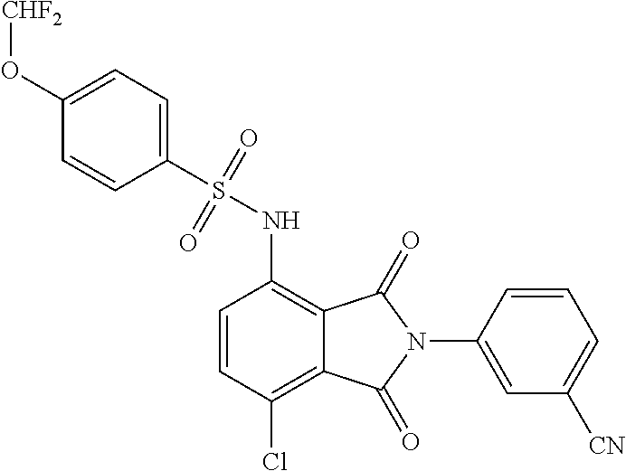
C1=CC(Cl)=C2C(=C1NS(=O)(=O)C1=CC=C(O[CHF2])C=C1)C(=O)N(C1=CC([CN])=CC=C1)C2=O
